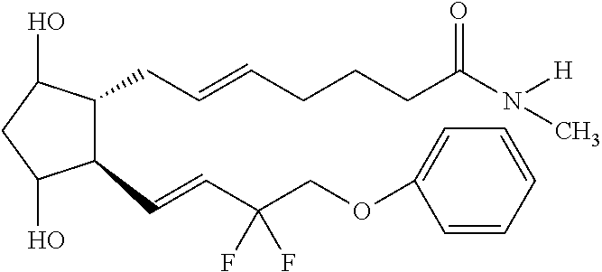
C1(CC=CCCCC(N([H])C)=O)C(C=CC(COC2=CC=CC=C2)(F)F)C(O)CC1O
